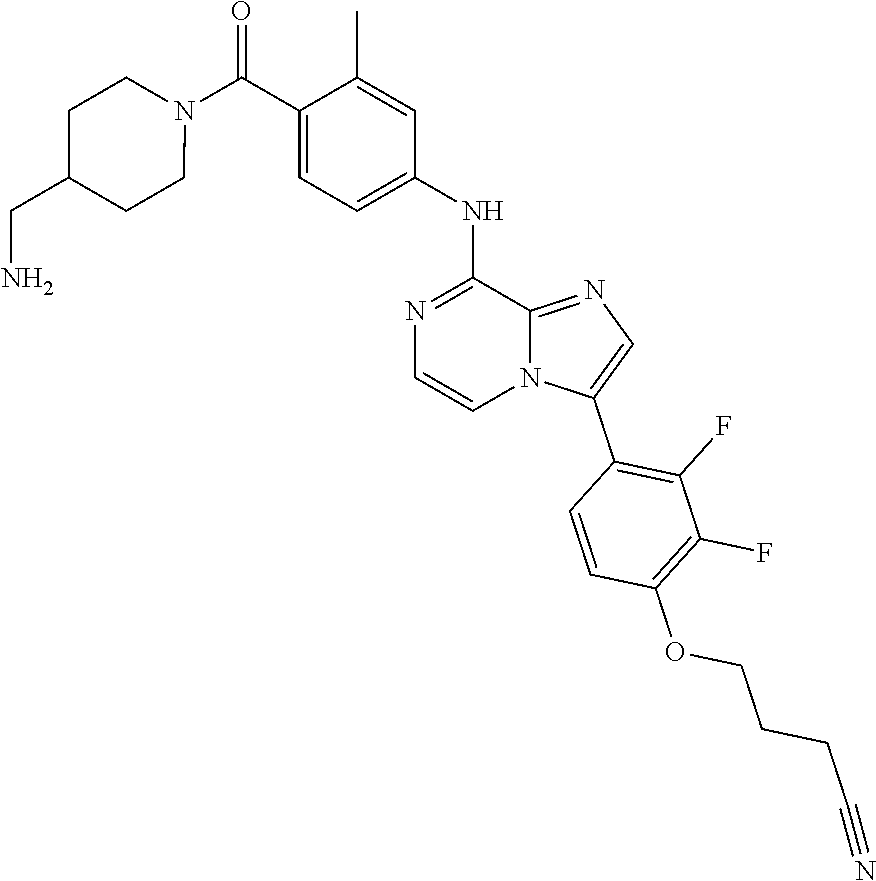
N1(C(C2=CC=C(NC3=NC=CN4C3=NC=C4C3=C(F)C(F)=C(OCCCC#N)C=C3)C=C2C)=O)CCC(CN)CC1
